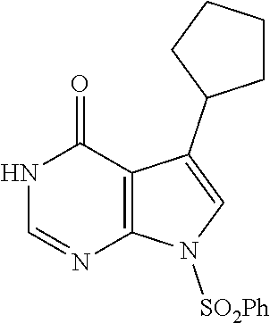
C12=C(C(=O)NC=N1)C(C1CCCC1)=CN2[SO2Ph]
